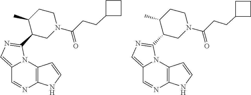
C12=CN=C(C3CN(C(CCC4CCC4)=O)CCC3C)N1C1=C(N=C2)NC=C1.C12=CN=C(C3CN(C(CCC4CCC4)=O)CCC3C)N1C1=C(N=C2)NC=C1
